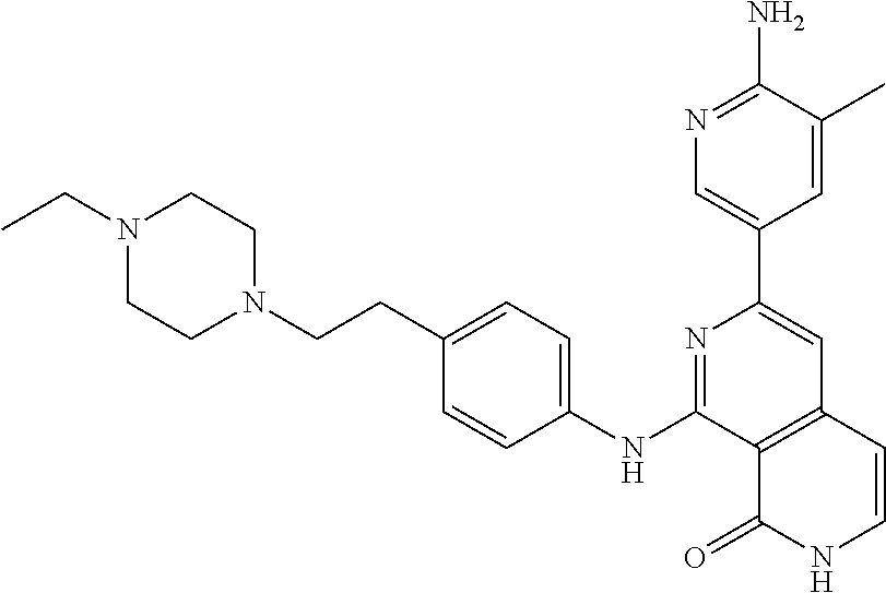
N1=C(NC2=CC=C(CCN3CCN(CC)CC3)C=C2)C2=C(C=C1C1=CN=C(N)C(C)=C1)C=CNC2=O
